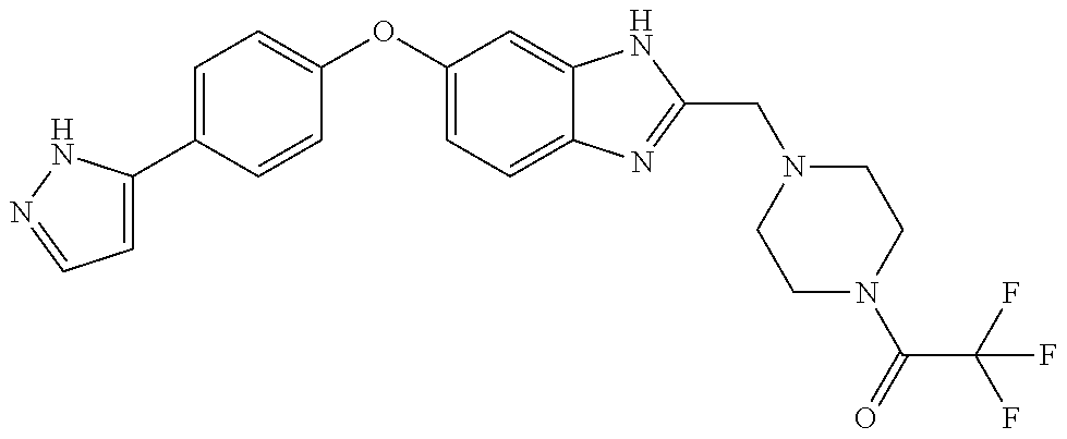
C1=C(C2=CC=C(OC3=CC=C4C(=C3)NC(CN3CCN(C(=O)C(F)(F)F)CC3)=N4)C=C2)NN=C1
